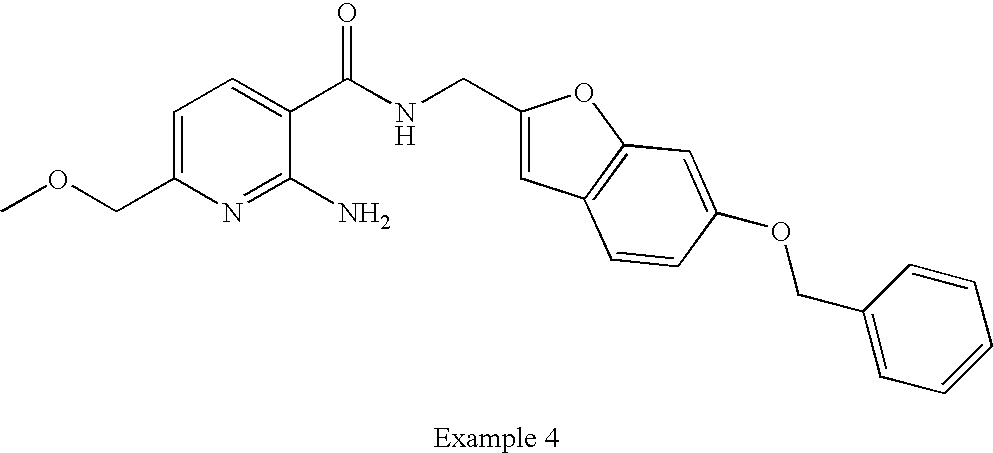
C1=C(COC)N=C(N)C(C(NCC2=CC3=C(O2)C=C(OCC2=CC=CC=C2)C=C3)=O)=C1
